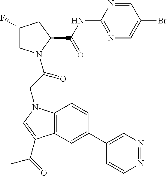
C12=C(C=C(C3=CN=NC=C3)C=C1)C(C(=O)C)=CN2CC(=O)N1CC(F)CC1C(=O)NC1=NC=C(Br)C=N1
